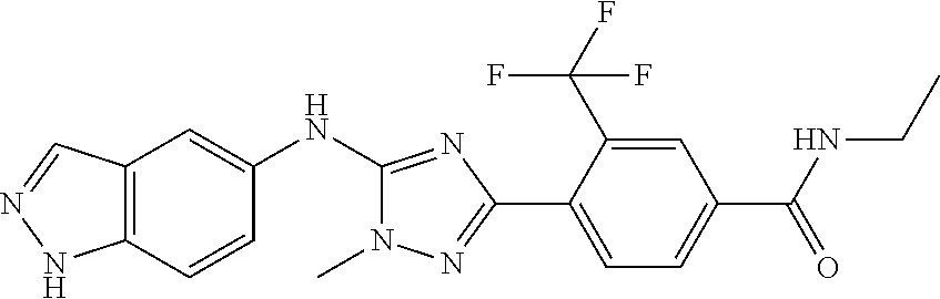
C12=C(C=CC(NC3=NC(C4=CC=C(C(NCC)=O)C=C4C(F)(F)F)=NN3C)=C1)NN=C2
